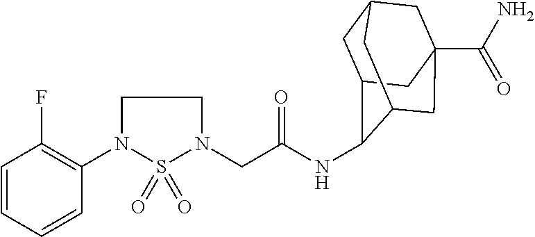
C1(N2CCN(CC(=O)NC3C4CC5CC(C(N)=O)(CC3C5)C4)S2(=O)=O)=C(F)C=CC=C1
